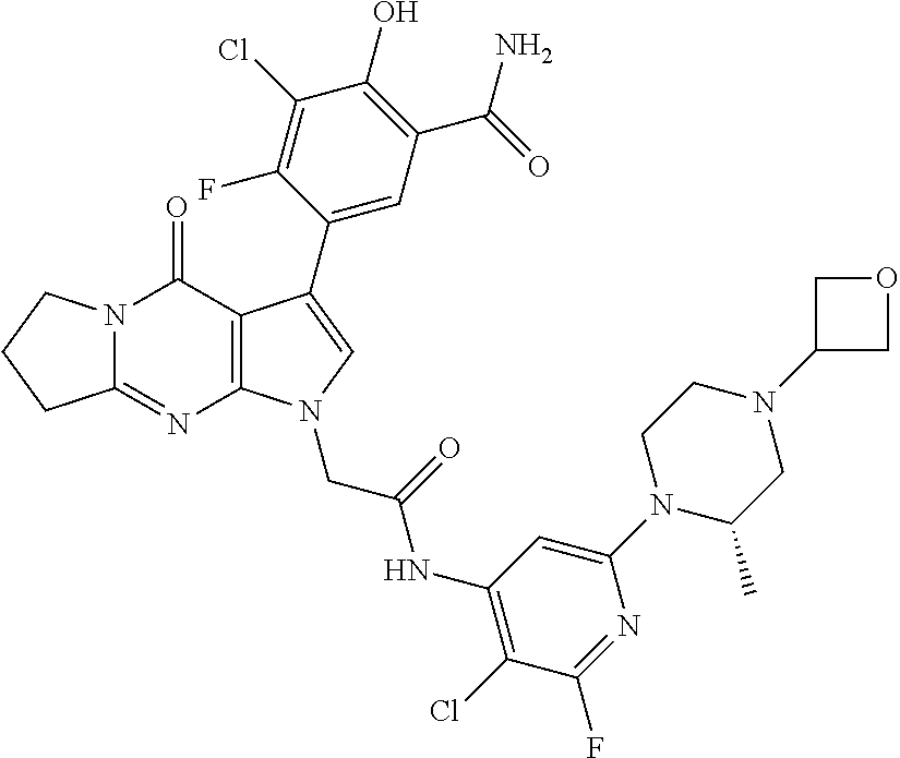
C12=NC3=C(C(=O)N1CCC2)C(C1=CC(C(=O)N)=C(O)C(Cl)=C1F)=CN3CC(=O)NC1=C(Cl)C(F)=NC(N2C(C)CN(C3COC3)CC2)=C1
